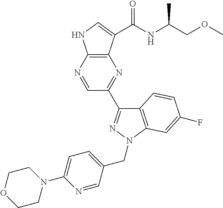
N1=CC(C2=NN(CC3=CC=C(N4CCOCC4)N=C3)C3=C2C=CC(F)=C3)=NC2=C1NC=C2C(NC(COC)C)=O
